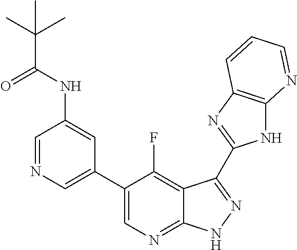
C1=NC=C(C2=CN=C3C(=C2F)C(C2=NC4=C(N2)N=CC=C4)=NN3)C=C1NC(C(C)(C)C)=O
